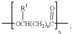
C[OCH(CH2)nC](C)([R1])=O
